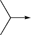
C(C)(C)->C
